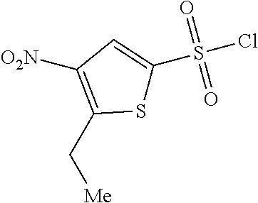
[O2N]C1=C(C[Me])SC(S(Cl)(=O)=O)=C1
